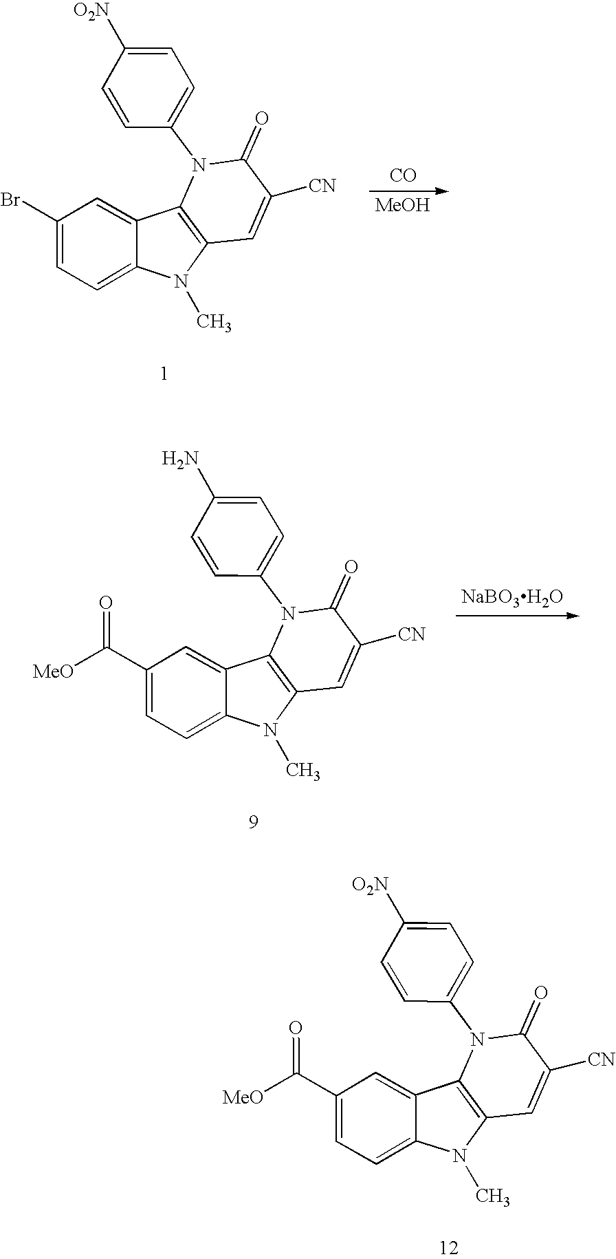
C1(=O)N(C2=CC=C([O2N])C=C2)C2=C(C=C1[CN])N(C)C1=CC=C(Br)C=C21.[MeOH].[CO].C1(=O)N(C2=CC=C(N)C=C2)C2=C(C=C1[CN])N(C)C1=CC=C(C([MeO])=O)C=C21.[NaBO3H2O].C1(=O)N(C2=CC=C([O2N])C=C2)C2=C(C=C1[CN])N(C)C1=CC=C(C([MeO])=O)C=C21
